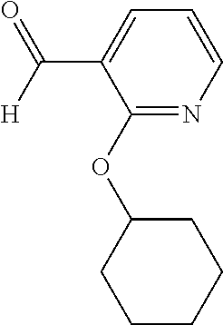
C1=C(C([H])=O)C(OC2CCCCC2)=NC=C1
